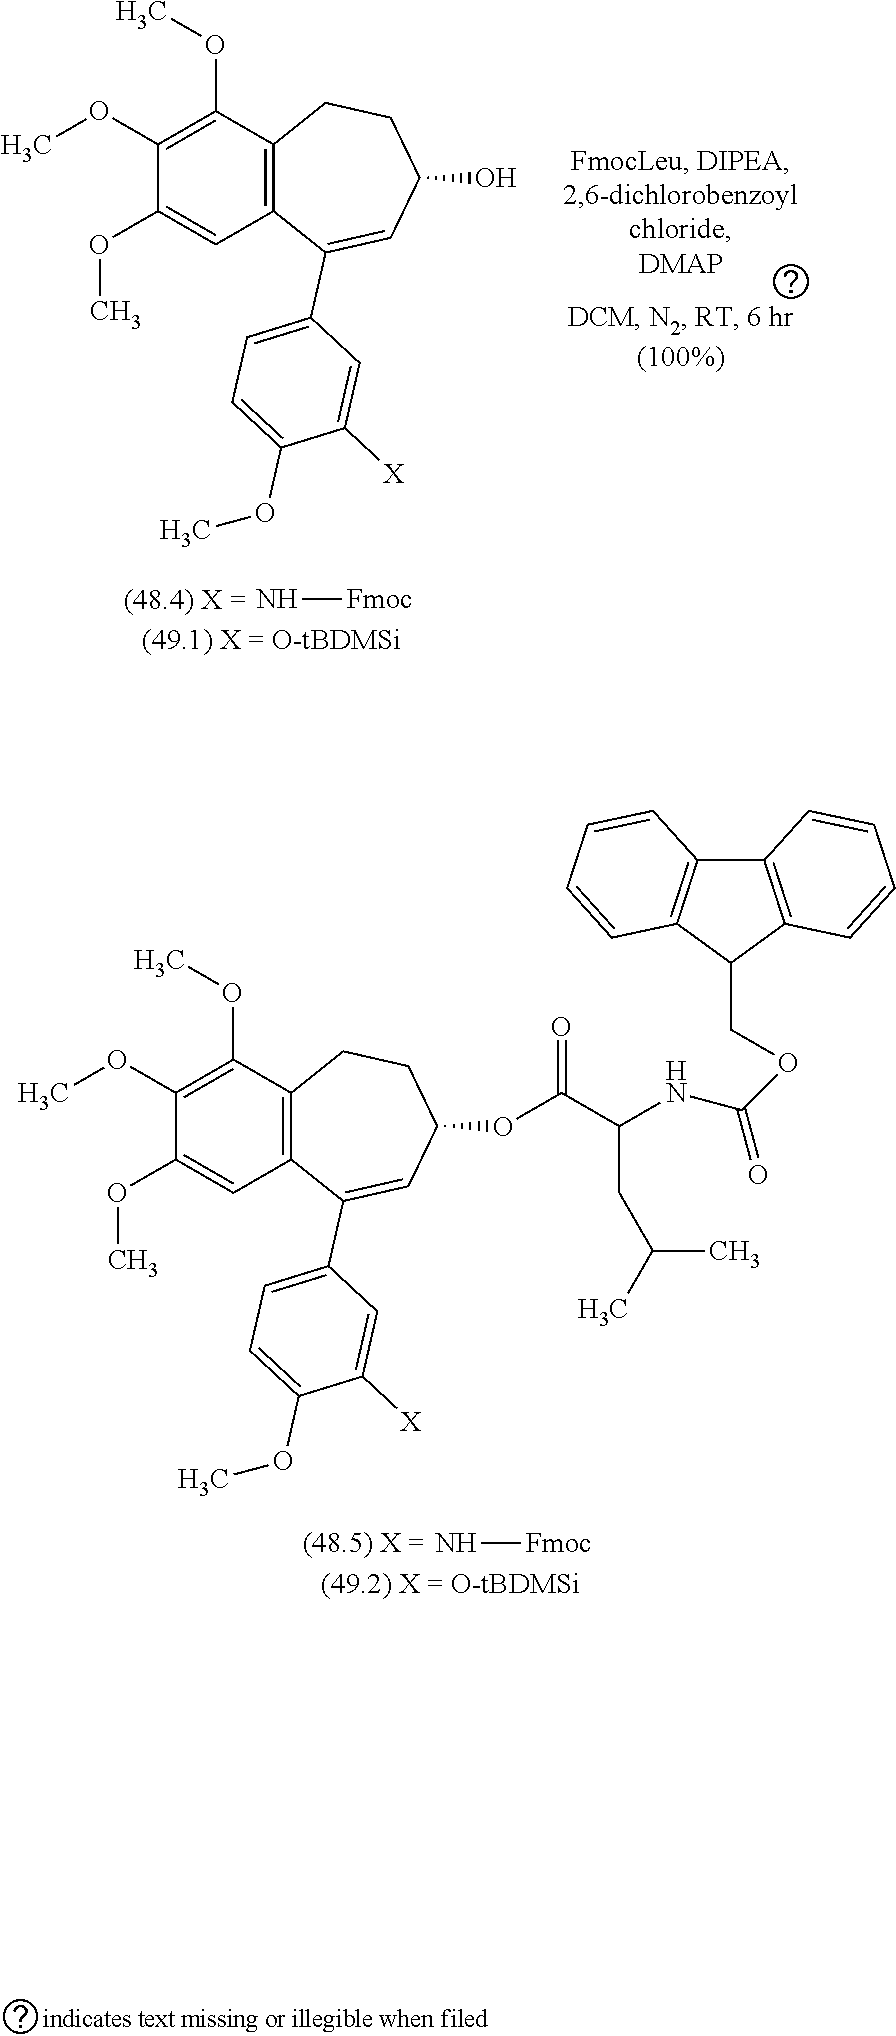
C12=C(C(OC)=C(OC)C(OC)=C1)CCC(O)C=C2C1=CC=C(OC)C([X])=C1.N[Fmoc].C12=C(C(OC)=C(OC)C(OC)=C1)CCC(OC(C(NC(OCC1C3=C(C4=C1C=CC=C4)C=CC=C3)=O)CC(C)C)=O)C=C2C1=CC=C(OC)C([X])=C1.N[Fmoc]
